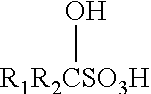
O[R1R2CSO3H]
